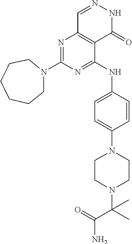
N1=C(NC2=CC=C(N3CCN(C(C)(C(N)=O)C)CC3)C=C2)C2=C(N=C1N1CCCCCC1)C=NNC2=O
